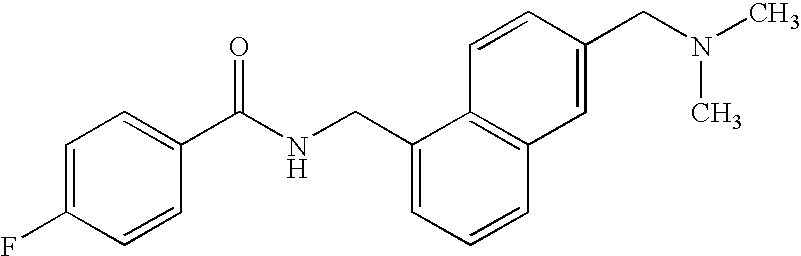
C1(CNC(C2=CC=C(F)C=C2)=O)=CC=CC2=C1C=CC(CN(C)C)=C2
